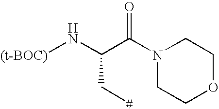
[(t-BOC)]NC(C(N1CCOCC1)=O)C[#]
